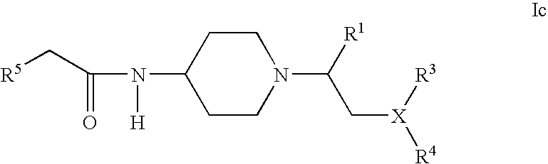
C(C(N(C1CCN(C(C[X]([R3])[R4])[R1])CC1)[H])=O)[R5]
